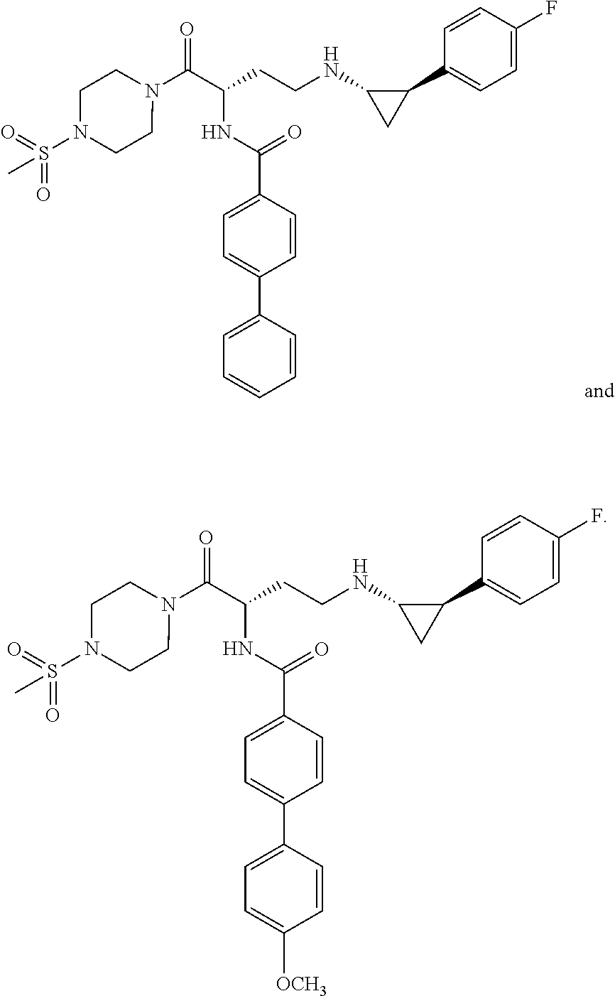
C(C(CCNC1CC1C1=CC=C(F)C=C1)NC(=O)C1=CC=C(C2=CC=CC=C2)C=C1)(=O)N1CCN(S(=O)(=O)C)CC1.C(C(CCNC1CC1C1=CC=C(F)C=C1)NC(=O)C1=CC=C(C2=CC=C([OCH3])C=C2)C=C1)(=O)N1CCN(S(=O)(=O)C)CC1
